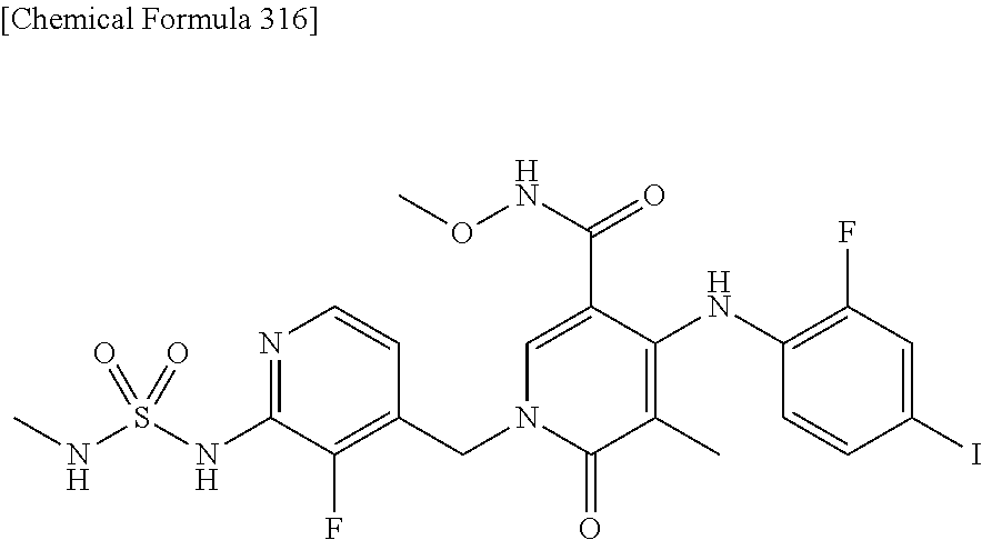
C1=CC(I)=CC(F)=C1NC1=C(C)C(=O)N(CC2=C(F)C(NS(NC)(=O)=O)=NC=C2)C=C1C(NOC)=O
